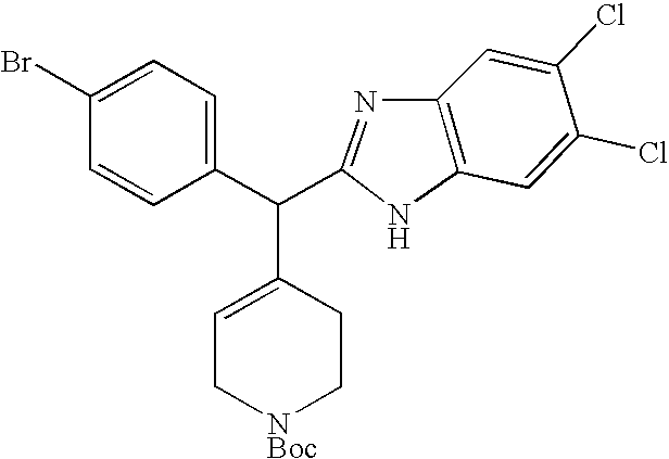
C1=C(Cl)C(Cl)=CC2=C1N=C(C(C1=CC=C(Br)C=C1)C1=CC[NBoc]CC1)N2
